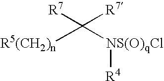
[R7]C([R7])([R5(CH2)n])[NS(O)qCl][R4]
